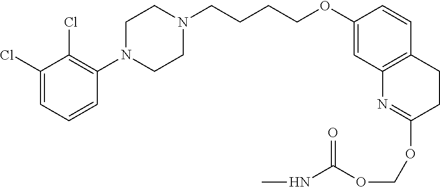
C1(Cl)=CC=CC(N2CCN(CCCCOC3=CC4=C(C=C3)CCC(OCOC(NC)=O)=N4)CC2)=C1Cl
